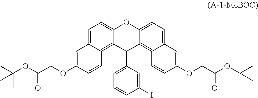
C1=C2C(=C3C(=C1)OC1=CC=C4C(=C1C3C1=CC=CC(I)=C1)C=CC(OCC(OC(C)(C)C)=O)=C4)C=CC(OCC(OC(C)(C)C)=O)=C2
